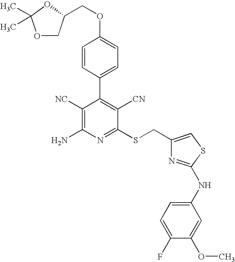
O1CC(COC2=CC=C(C3=C([CN])C(SCC4=CSC(NC5=CC=C(F)C(OC)=C5)=N4)=NC(N)=C3[NC])C=C2)OC1(C)C
